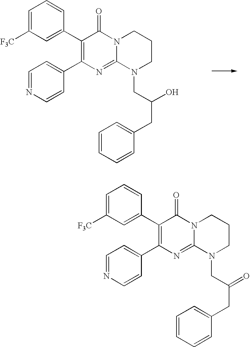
C1(C2=C(C3=CC=NC=C3)N=C3N(C2=O)CCCN3CC(O)CC2=CC=CC=C2)=CC([F3C])=CC=C1.C1(C2=C(C3=CC=NC=C3)N=C3N(C2=O)CCCN3CC(=O)CC2=CC=CC=C2)=CC([F3C])=CC=C1
